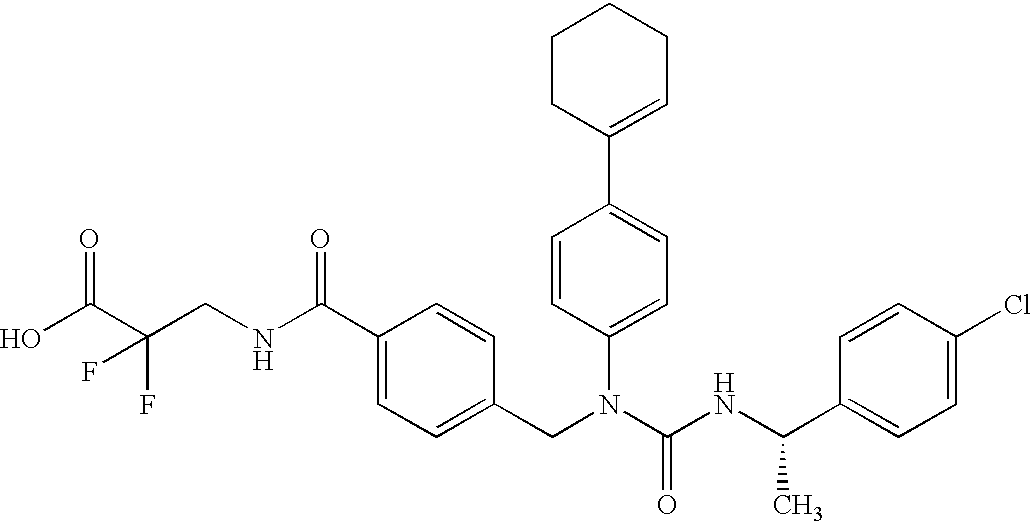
OC(C(CNC(C1=CC=C(CN(C(NC(C2=CC=C(Cl)C=C2)C)=O)C2=CC=C(C3=CCCCC3)C=C2)C=C1)=O)(F)F)=O
